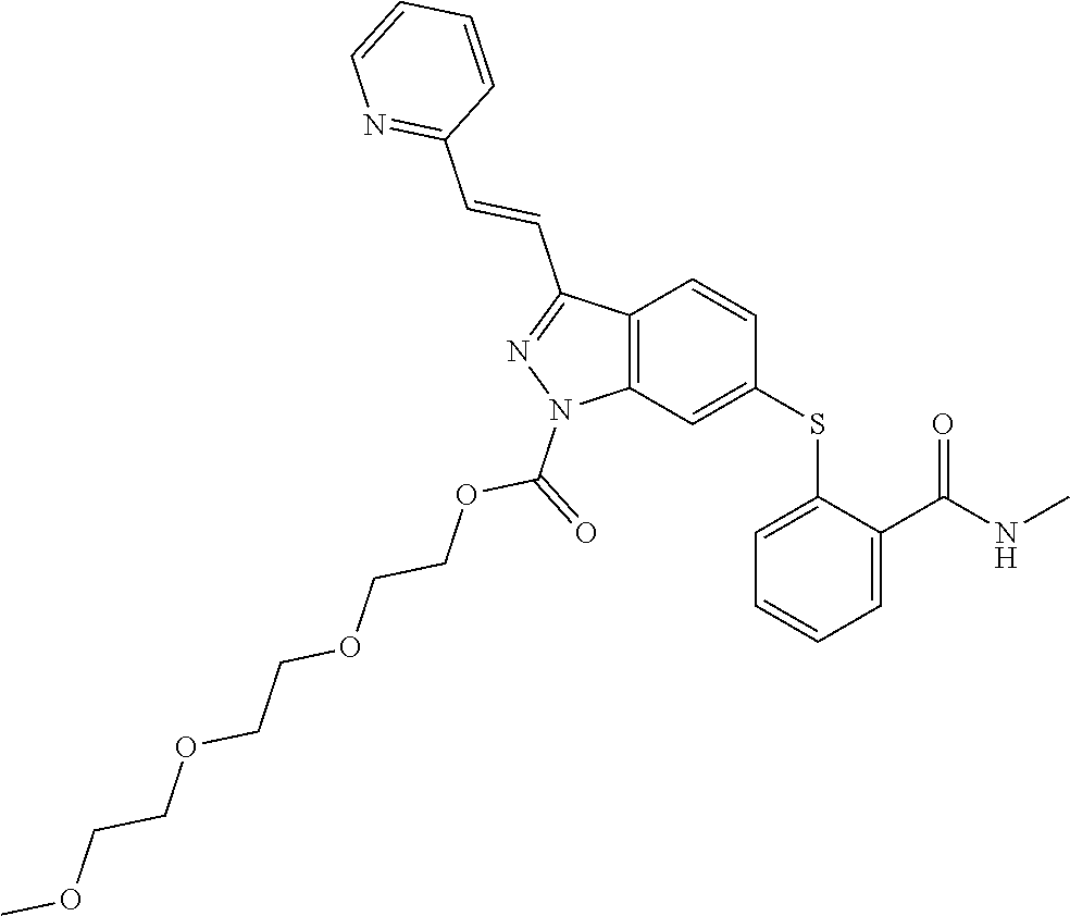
C1(SC2=CC3=C(C=C2)C(C=CC2=NC=CC=C2)=NN3C(=O)OCCOCCOCCOC)=CC=CC=C1C(NC)=O
